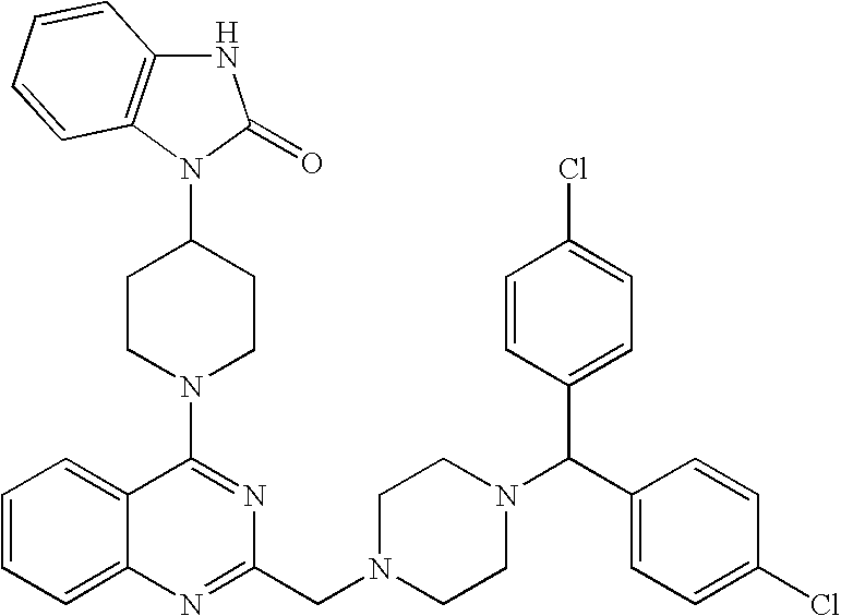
C1=CC=C2C(=C1)C(N1CCC(N3C4=C(NC3=O)C=CC=C4)CC1)=NC(CN1CCN(C(C3=CC=C(Cl)C=C3)C3=CC=C(Cl)C=C3)CC1)=N2
